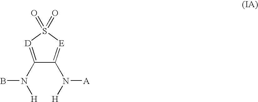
C1(N([H])B)=[D]S(=O)(=O)[E]=C1N([H])[A]
